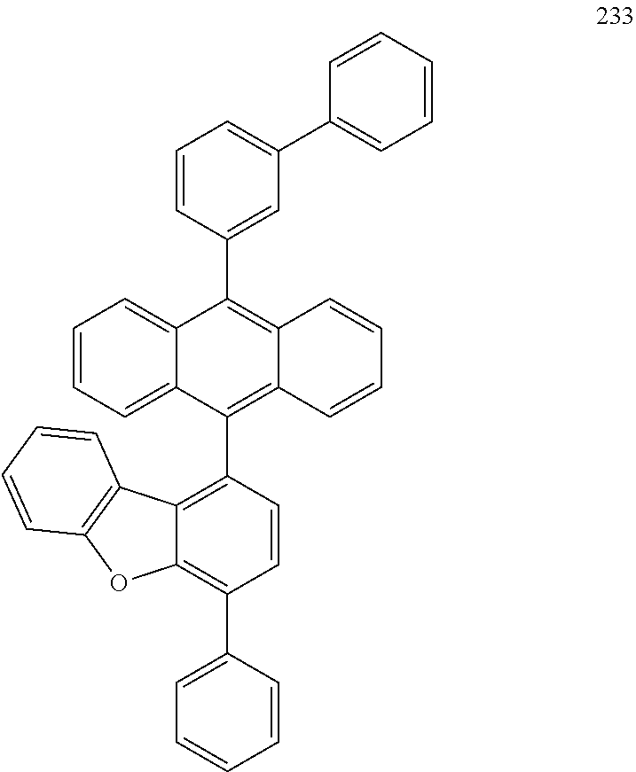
C1=CC2=C(OC3=C(C4=CC=CC=C4)C=CC(C4=C5C(=C(C6=CC(C7=CC=CC=C7)=CC=C6)C6=CC=CC=C64)C=CC=C5)=C23)C=C1
